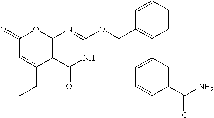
C12=C(C(=O)NC(OCC3=C(C4=CC=CC(C(N)=O)=C4)C=CC=C3)=N1)C(CC)=CC(=O)O2
